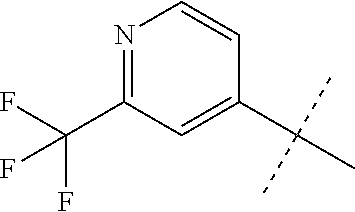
CC(C)(C)C1=CC(C(F)(F)F)=NC=C1
